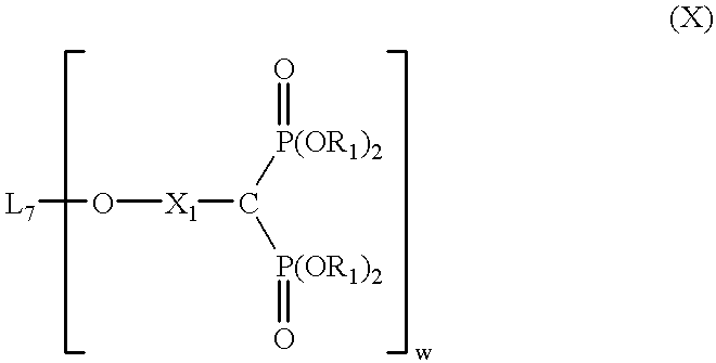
[L7]O[X1]C([P(OR1)2]=O)[P(OR1)2]=O
